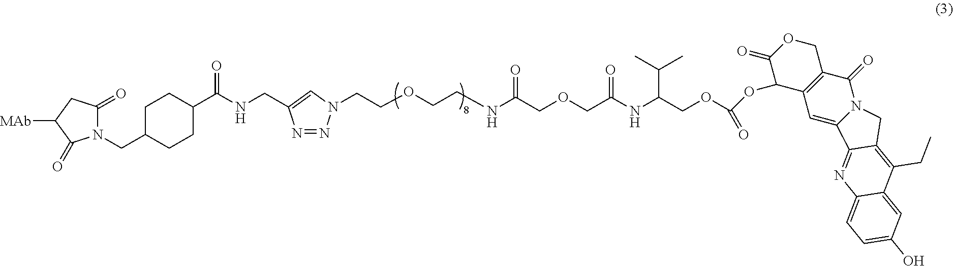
[MAb]C1C(=O)N(CC2CCC(C(NCC3=CN(CCOCCNC(=O)COCC(=O)NC(C(C)C)COC(=O)OC4C(=O)OCC5=C4C=C4N(C5=O)CC5=C(CC)C6=CC(O)=CC=C6N=C45)N=N3)=O)CC2)C(=O)C1
